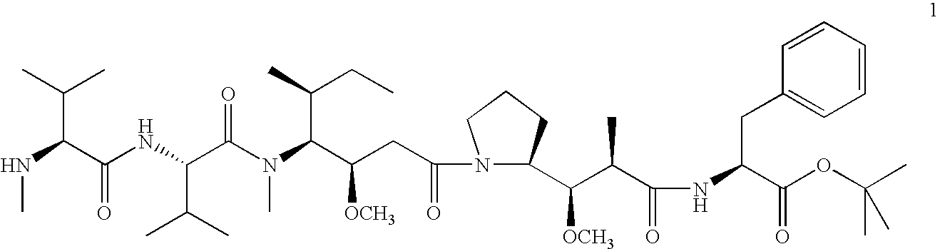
N(C(C(NC(C(N(C(C(CC(=O)N1C(C([OCH3])C(C)C(=O)NC(C(OC(C)(C)C)=O)CC2=CC=CC=C2)CCC1)[OCH3])C(C)CC)C)=O)C(C)C)=O)C(C)C)C
